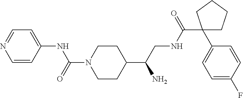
C1(C(CNC(C2(C3=CC=C(F)C=C3)CCCC2)=O)N)CCN(C(=O)NC2=CC=NC=C2)CC1
